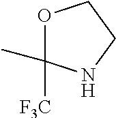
O1C(C)([F3C])NCC1
